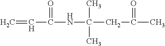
C=CC(=O)NC(C)(C)CC(C)=O
